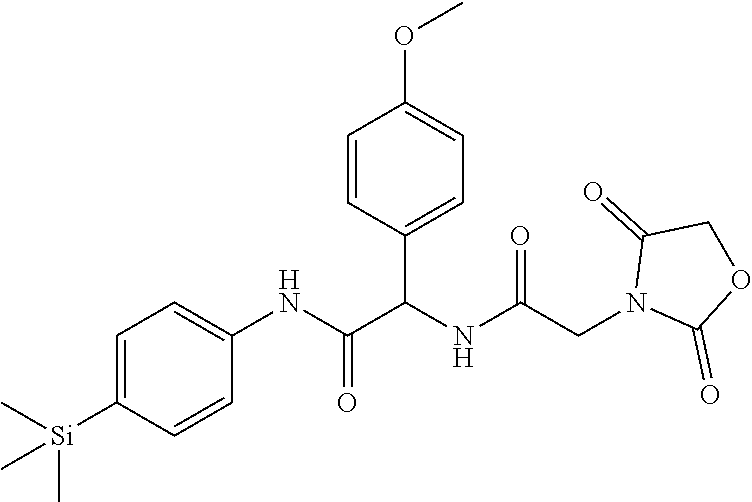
C1=C([Si](C)(C)C)C=CC(NC(=O)C(NC(CN2C(=O)OCC2=O)=O)C2=CC=C(OC)C=C2)=C1
